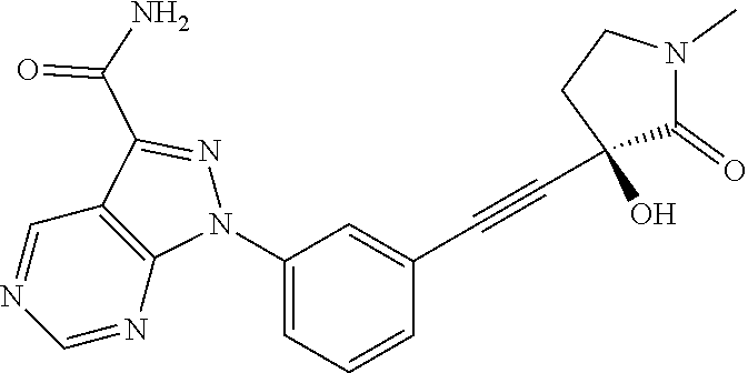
C1(N2C3=C(C=NC=N3)C(C(N)=O)=N2)=CC=CC(C#CC2(O)C(=O)N(C)CC2)=C1
